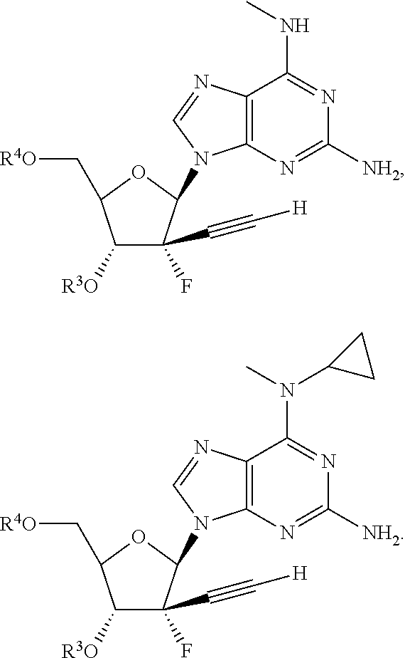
C12=C(N=C([NH2])N=C1NC)N(C1C(C#C[H])(F)C([R3O])C(C[R4O])O1)C=N2.C12=C(N=C([NH2])N=C1N(C)C1CC1)N(C1C(C#C[H])(F)C([R3O])C(C[R4O])O1)C=N2
